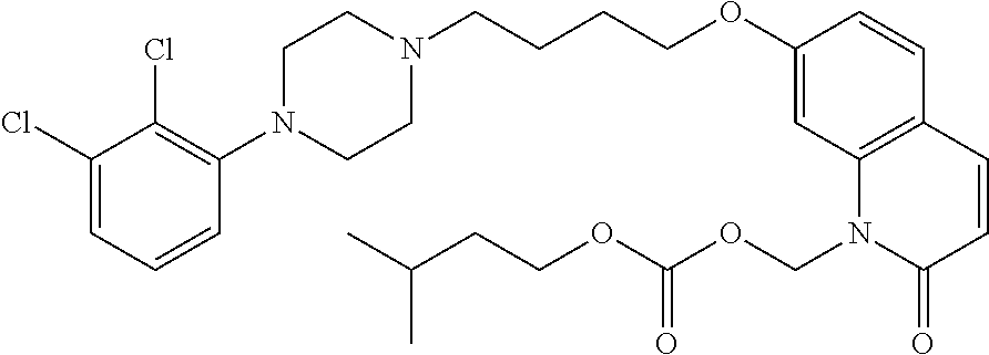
C1(Cl)=CC=CC(N2CCN(CCCCOC3=CC4=C(C=C3)C=CC(=O)N4COC(=O)OCCC(C)C)CC2)=C1Cl
